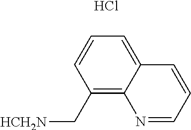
C1(C[HCH2N])=C2C(=CC=C1)C=CC=N2.Cl
